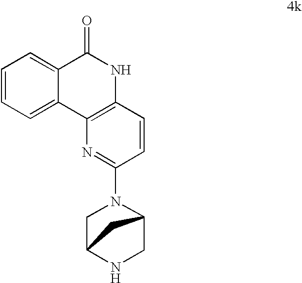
C1=CC=C2C(=C1)C(=O)NC1=C2N=C(N2CC3NCC2C3)C=C1
